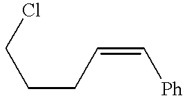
C(CC=C[Ph])CCl
